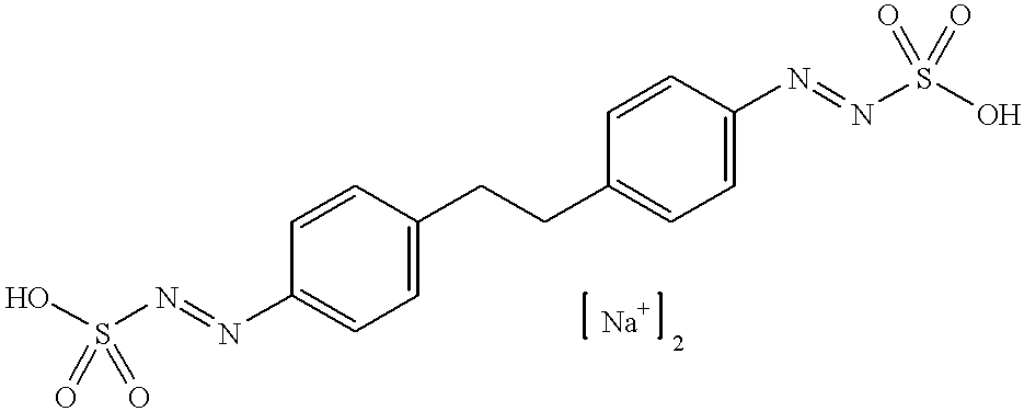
C1=C(CCC2=CC=C(N=NS(O)(=O)=O)C=C2)C=CC(N=NS(O)(=O)=O)=C1.[Na]
